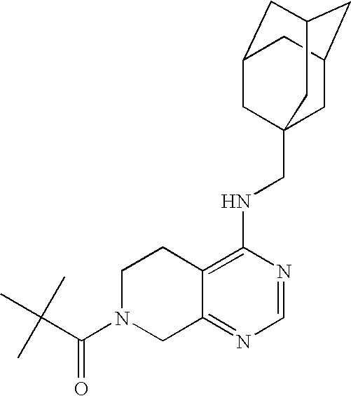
C12=C(NCC34CC5CC(CC(C3)C5)C4)N=CN=C1CN(C(C(C)(C)C)=O)CC2
